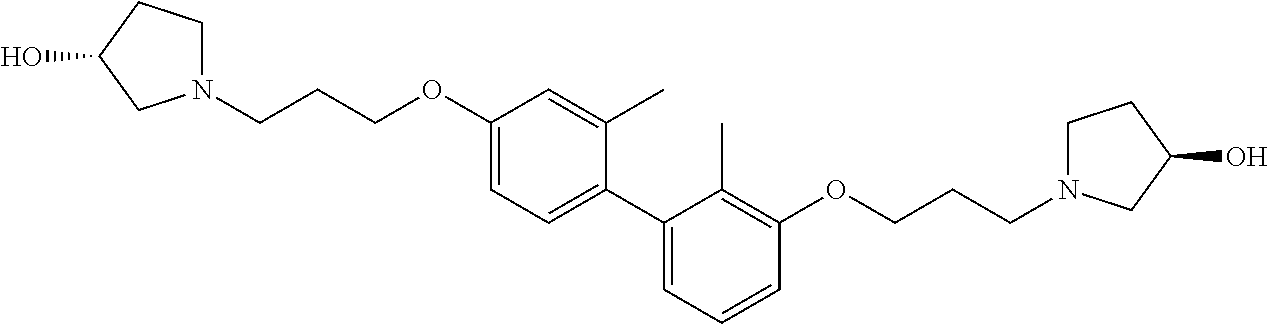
C1(C2=CC=C(OCCCN3CCC(O)C3)C=C2C)=CC=CC(OCCCN2CCC(O)C2)=C1C
